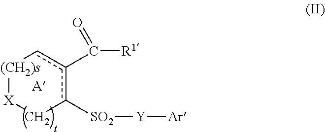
[(CH2)s]1[X]Cc([SO2][Y][Ar])c(C(=O)[R1])c1
